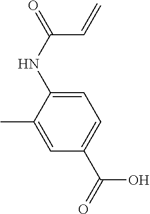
C(C=C)(=O)NC1=CC=C(C(=O)O)C=C1C
